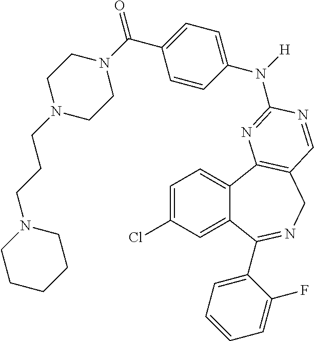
C1=C(Cl)C=C2C(=C1)C1=C(CN=C2C2=CC=CC=C2F)C=NC(N(C2=CC=C(C(N3CCN(CCCN4CCCCC4)CC3)=O)C=C2)[H])=N1
